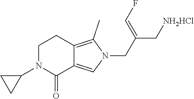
C1(=O)C2=CN(CC(=CF)C[NH2HCl])C(C)=C2CCN1C1CC1
